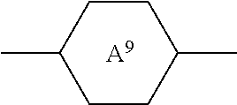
C1(C)CCC(C)CC1.[A9]
